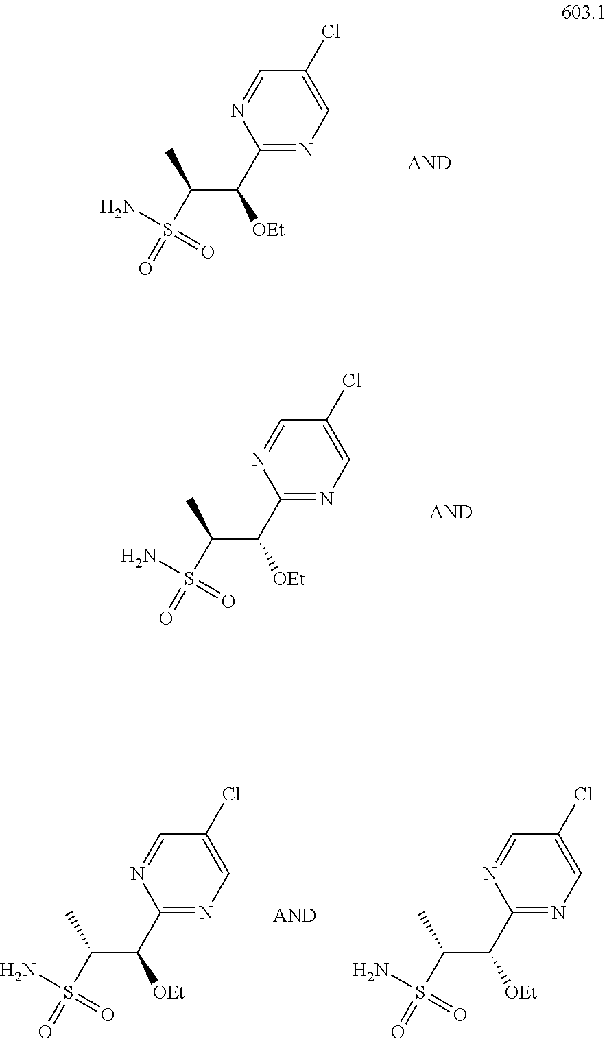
S(C(C(C1=NC=C(Cl)C=N1)[OEt])C)(N)(=O)=O.S(C(C(C1=NC=C(Cl)C=N1)[OEt])C)(N)(=O)=O.S(C(C(C1=NC=C(Cl)C=N1)[OEt])C)(N)(=O)=O.S(C(C(C1=NC=C(Cl)C=N1)[OEt])C)(N)(=O)=O
